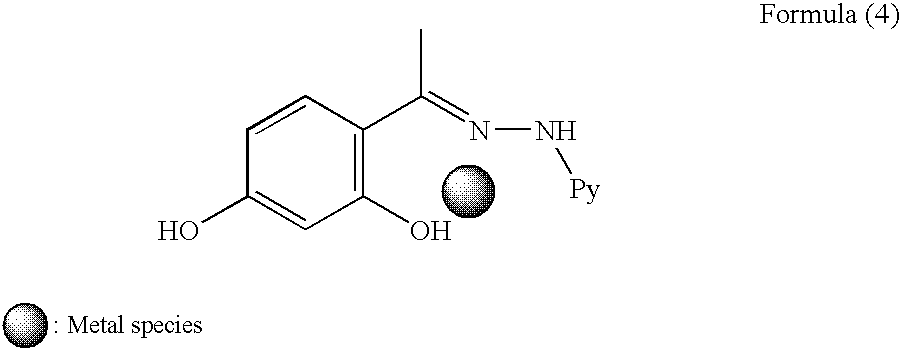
N(N[Py])=C(C1=C(O)C=C(O)C=C1)C
